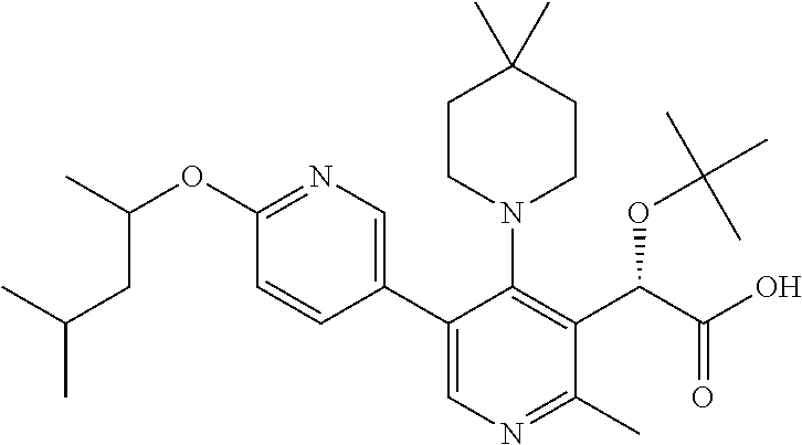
C1=CC(C2=CN=C(C)C(C(C(O)=O)OC(C)(C)C)=C2N2CCC(C)(C)CC2)=CN=C1OC(C)CC(C)C
